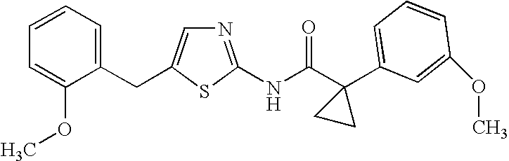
C1=CC=C(OC)C(CC2=CN=C(NC(C3(C4=CC=CC(OC)=C4)CC3)=O)S2)=C1
